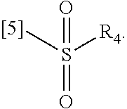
S(=O)([R4])(C)=O
